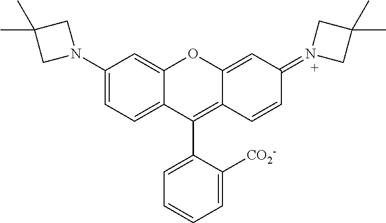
C1(N2CC(C)(C)C2)=CC=C2C(=C1)OC1=CC(=N3CC(C)(C)C3)C=CC1=C2C1=CC=CC=C1[CO2-]
